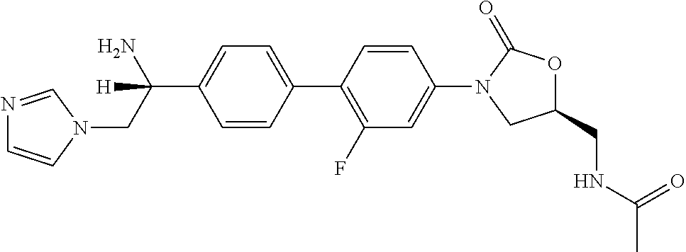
C(C1=CC=C(C2=C(F)C=C(N3CC(CNC(C)=O)OC3=O)C=C2)C=C1)(CN1C=NC=C1)(N)[H]
